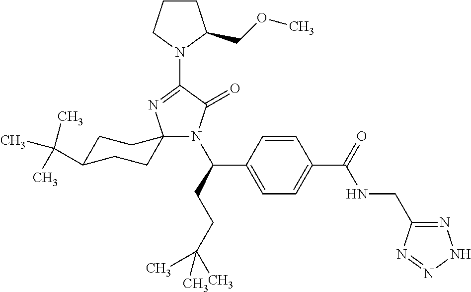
CC(C1CCC2(CC1)N(C(C1=CC=C(C(=O)NCC3=NNN=N3)C=C1)CCC(C)(C)C)C(=O)C(N1C(COC)CCC1)=N2)(C)C
